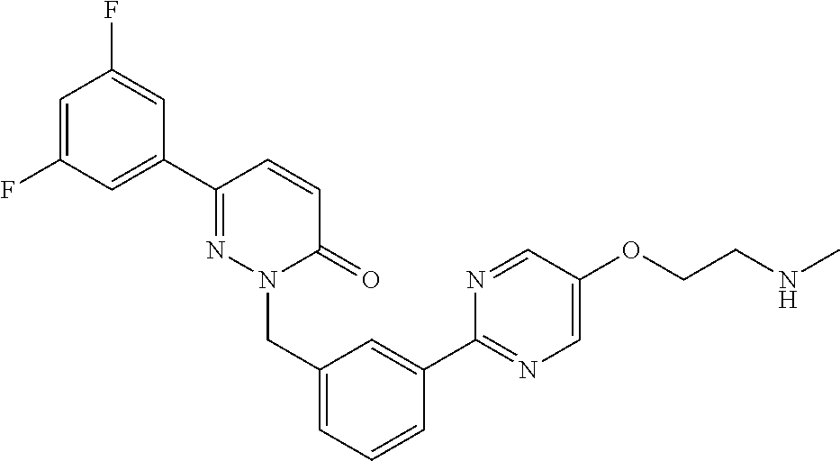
C1(F)=CC(F)=CC(C2=NN(CC3=CC=CC(C4=NC=C(OCCNC)C=N4)=C3)C(=O)C=C2)=C1
